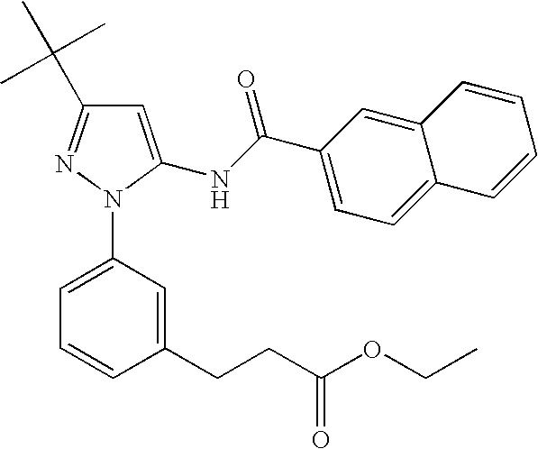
C1=C(NC(C2=CC=C3C(=C2)C=CC=C3)=O)N(C2=CC=CC(CCC(=O)OCC)=C2)N=C1C(C)(C)C
